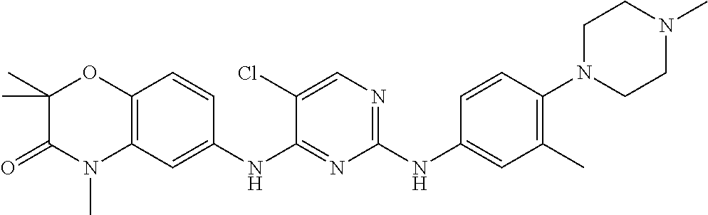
C1(NC2=CC(C)=C(N3CCN(C)CC3)C=C2)=NC=C(Cl)C(NC2=CC3=C(C=C2)OC(C)(C)C(=O)N3C)=N1
